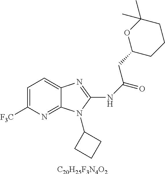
C1=C([F3C])N=C2C(=C1)N=C(NC(=O)CC1CCCC(C)(C)O1)N2C1CCC1.[C20H25F3N4O2]
